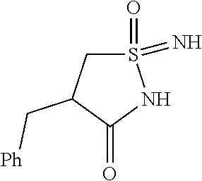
S1(=O)(=N)CC(C[Ph])C(=O)N1
